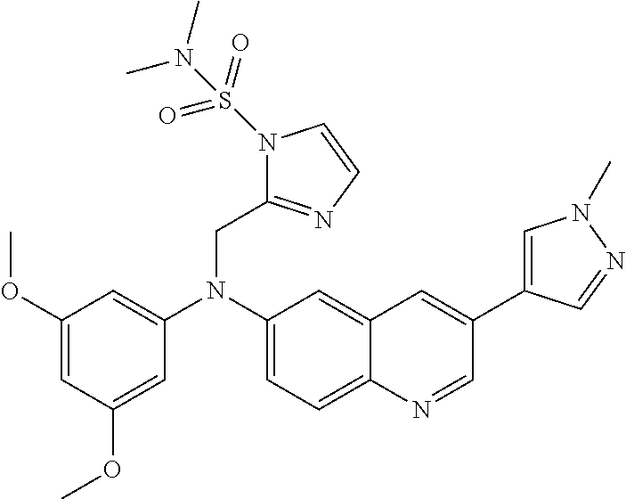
C1(N(C2=CC(OC)=CC(OC)=C2)CC2=NC=CN2S(=O)(=O)N(C)C)=CC=C2C(=C1)C=C(C1=CN(C)N=C1)C=N2
